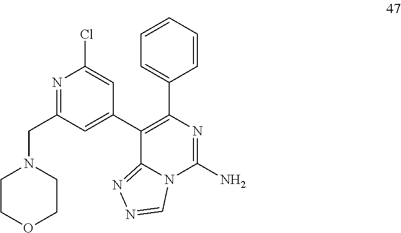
C12=NN=CN1C(N)=NC(C1=CC=CC=C1)=C2C1=CC(CN2CCOCC2)=NC(Cl)=C1
